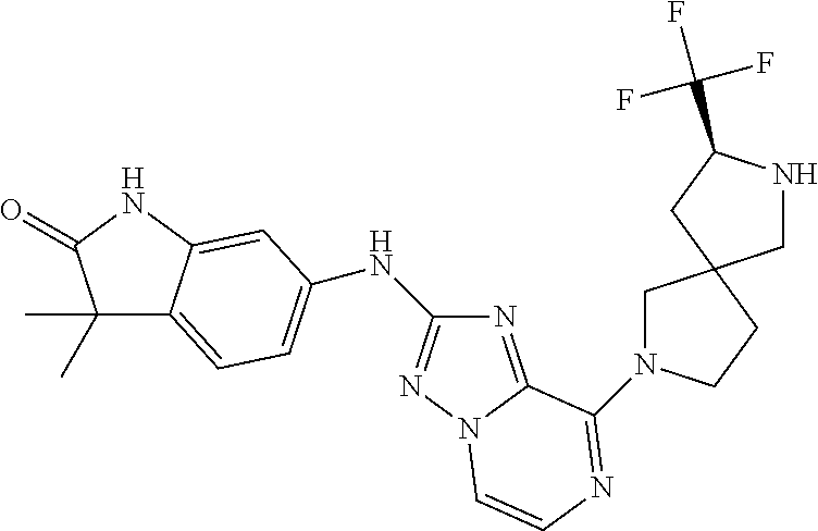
C1(C)(C)C2=CC=C(NC3=NN4C(=N3)C(N3CC5(CC3)CNC(C(F)(F)F)C5)=NC=C4)C=C2NC1=O
